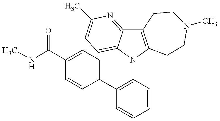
C12=C(N(C3=C(C4=CC=C(C(NC)=O)C=C4)C=CC=C3)C3=CC=C(C)N=C13)CCN(C)CC2
